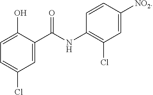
C1=C(C(NC2=C(Cl)C=C([NO2])C=C2)=O)C(O)=CC=C1Cl
